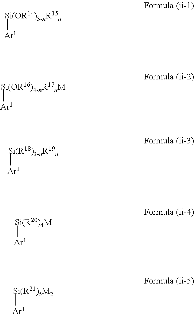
[Si(OR14)3-nR15n][Ar1].[Si(OR16)4-nR17nM][Ar1].[Si(R18)3-nR19n][Ar1].[Si(R20)4M][Ar1].[Si(R21)5M2][Ar1]
